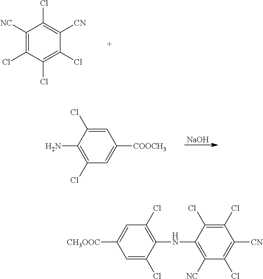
C1([NC])=C(Cl)C(Cl)=C(Cl)C([CN])=C1Cl.[NaOH].C1=C(Cl)C(N)=C(Cl)C=C1[COOCH3].C1=C(Cl)C(NC2=C([NC])C(Cl)=C([CN])C(Cl)=C2Cl)=C(Cl)C=C1[CH3OOC]
